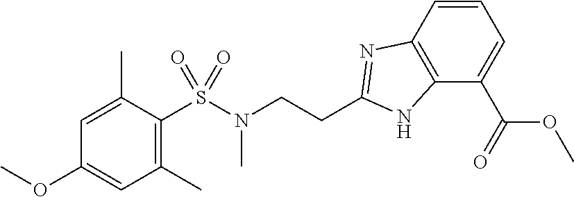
S(C1=C(C)C=C(OC)C=C1C)(N(CCC1=NC2=C(N1)C(C(=O)OC)=CC=C2)C)(=O)=O
